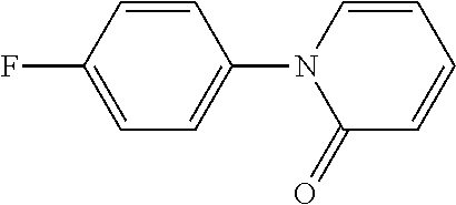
C1=C(F)C=CC(N2C(=O)C=CC=C2)=C1
